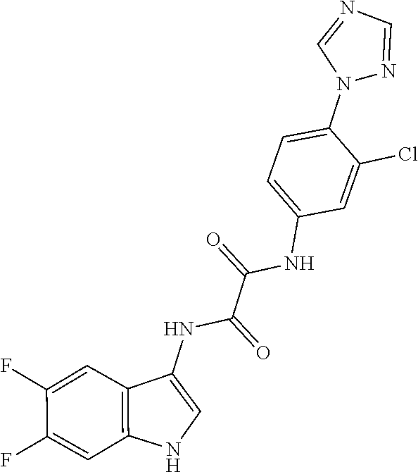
C1=NC=NN1C1=CC=C(NC(C(NC2=CNC3=C2C=C(F)C(F)=C3)=O)=O)C=C1Cl
